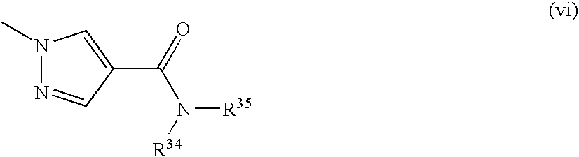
N1(C)N=CC(C(=O)N([R34])[R35])=C1
